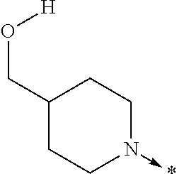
C1(CO[H])CCN(->*)CC1
